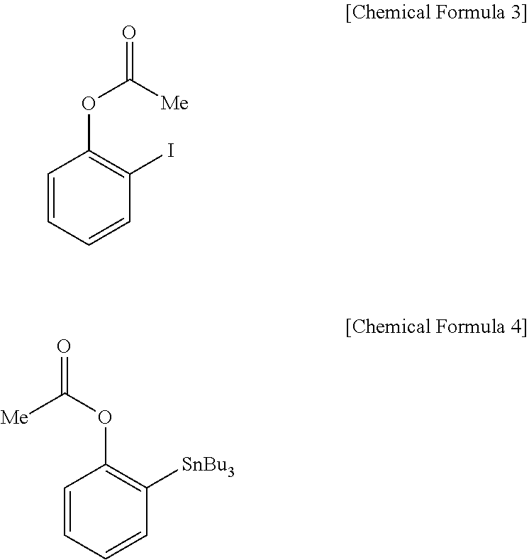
C1=CC=CC(I)=C1OC(=O)[Me].C1=CC=CC([SnBu3])=C1OC(=O)[Me]
